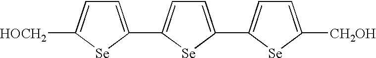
C1=C(C2=CC=C(C3=CC=C([CH2OH])[Se]3)[Se]2)[Se]C([HOCH2])=C1
